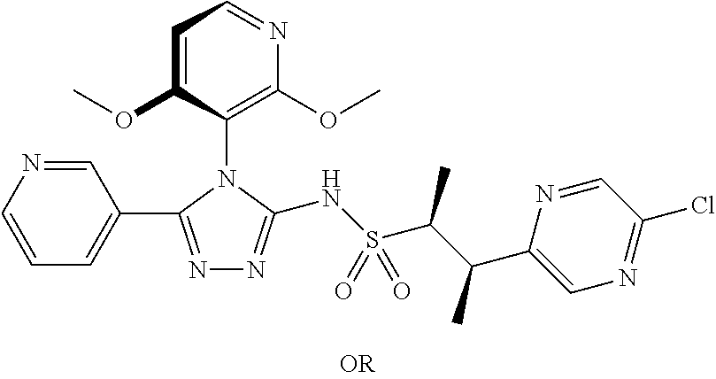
C1=NC=CC=C1C1=NN=C(NS(C(C(C2=CN=C(Cl)C=N2)C)C)(=O)=O)N1C1=C(OC)N=CC=C1OC
